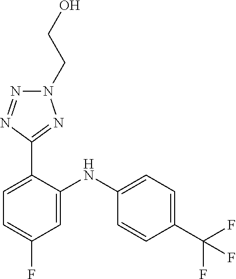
C1=C(NC2=CC(F)=CC=C2C2=NN(CCO)N=N2)C=CC(C(F)(F)F)=C1
